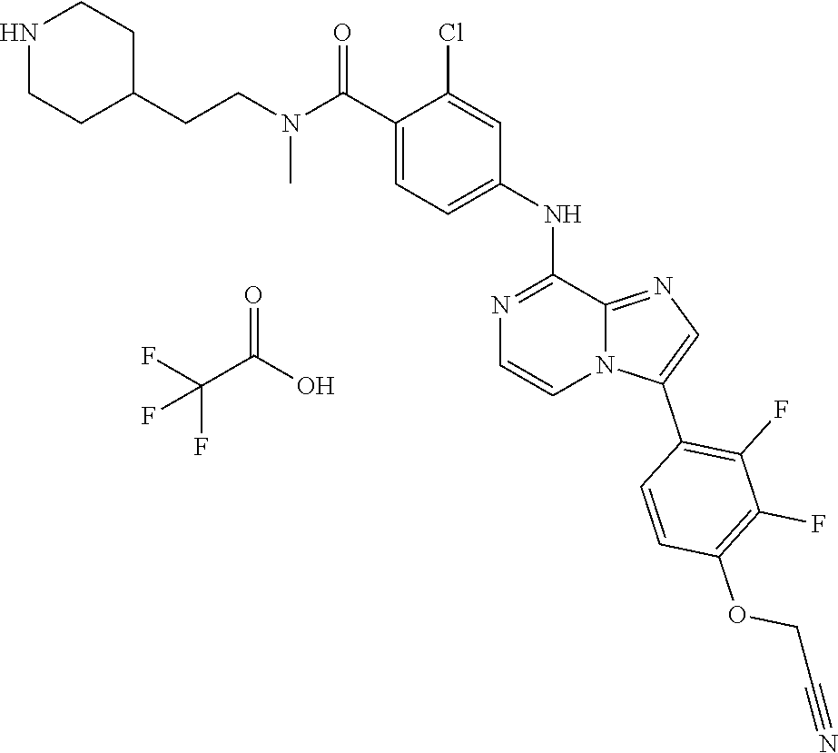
O=C(C(F)(F)F)O.C1=C(C(N(CCC2CCNCC2)C)=O)C(Cl)=CC(NC2=NC=CN3C2=NC=C3C2=C(F)C(F)=C(OCC#N)C=C2)=C1
